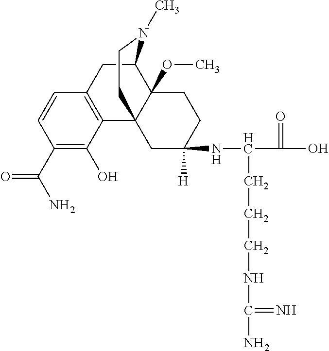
C1(C(N)=O)=C(O)C2=C(C=C1)CC1C3(OC)C2(CC(NC(C(O)=O)CCCNC(N)=N)([H])CC3)CCN1C
